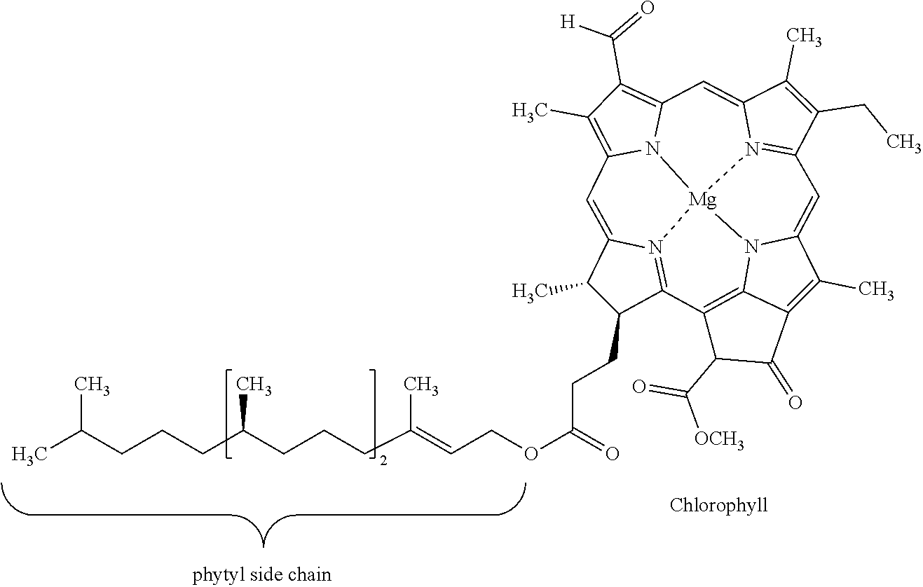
C1(C)C(CCC(=O)OCC=C(CCCC(CCCC(C)C)C)C)C2=N3C1=CC1=C(C)C(C(=O)[H])=C4N1[Mg]31N3=C(C(CC)=C(C)C3=C4)C=C3C(C)=C4C(=C2C(C(=O)[OCH3])C4=O)N31.[Chlorophyll]
